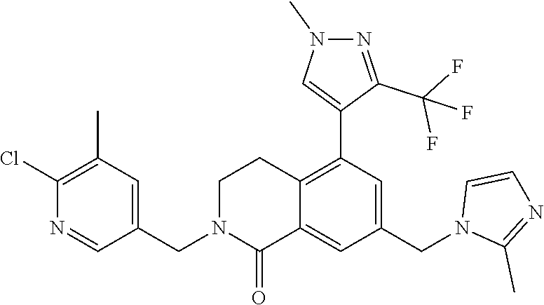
C1(CN2C(=O)C3=CC(CN4C(C)=NC=C4)=CC(C4=CN(C)N=C4C(F)(F)F)=C3CC2)=CC(C)=C(Cl)N=C1
